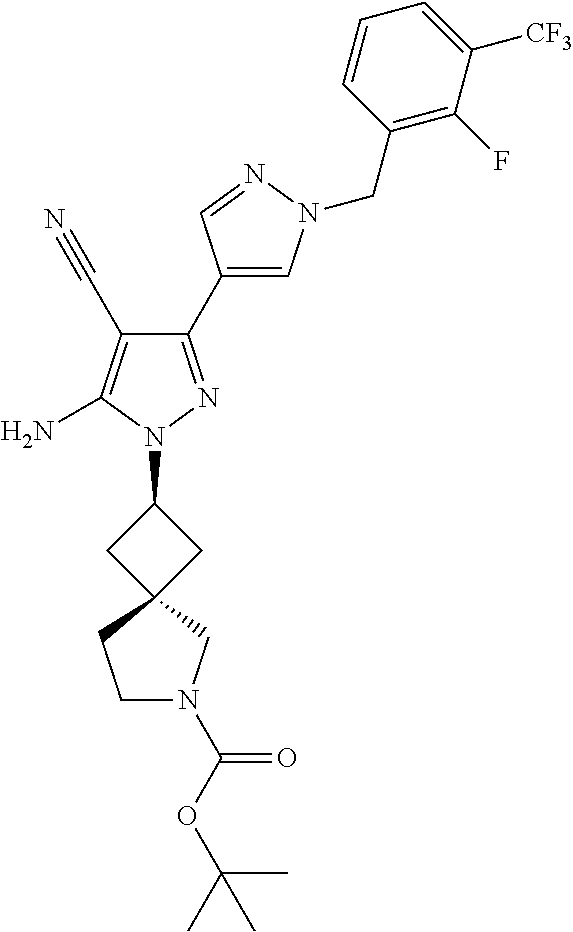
C1(C2=CN(CC3=C(F)C([CF3])=CC=C3)N=C2)=NN(C2CC3(C2)CN(C(OC(C)(C)C)=O)CC3)C(N)=C1C#N
